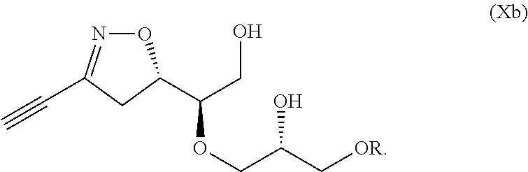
O1N=C(C#C)CC1C(CO)OCC(C[OR])O
